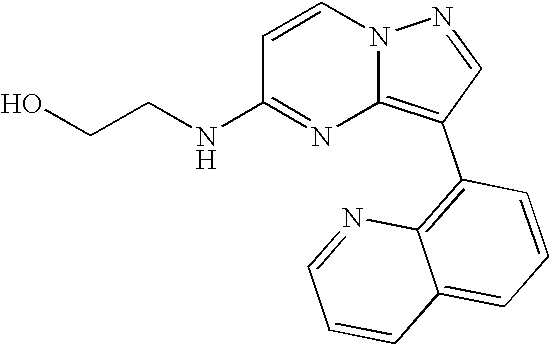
OCCNC1=NC2=C(C3=C4C(=CC=C3)C=CC=N4)C=NN2C=C1
